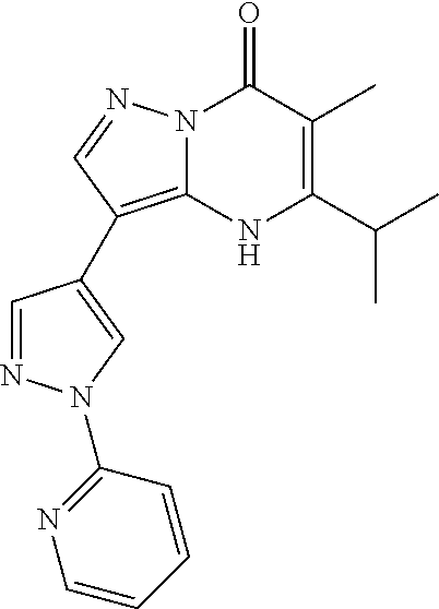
C1=NN(C2=NC=CC=C2)C=C1C1=C2N(N=C1)C(=O)C(C)=C(C(C)C)N2
